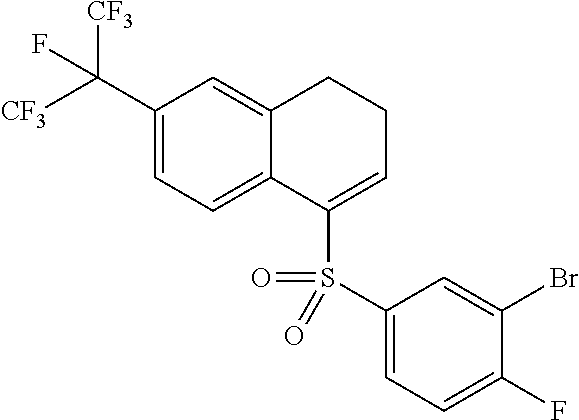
C1(C([CF3])([CF3])F)=CC=C2C(=C1)CCC=C2S(=O)(C1=CC=C(F)C(Br)=C1)=O
